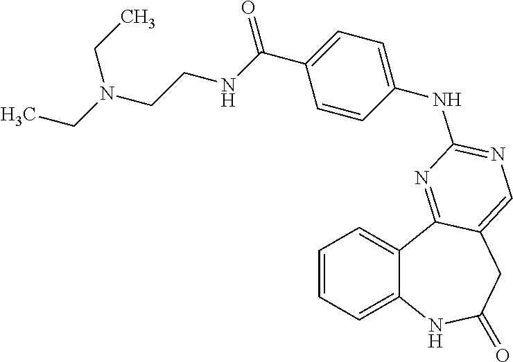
C1=CC=C2C(=C1)C1=NC(NC3=CC=C(C(=O)NCCN(CC)CC)C=C3)=NC=C1CC(=O)N2
